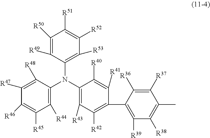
N(C1=C([R53])C([R52])=C([R51])C([R50])=C1[R49])(C1=C([R44])C([R45])=C([R46])C([R47])=C1[R48])C1=C([R43])C([R42])=C(C2=C([R39])C([R38])=C(C)C([R37])=C2[R36])C([R41])=C1[R40]
